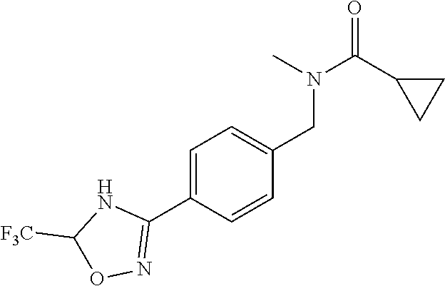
N1C([F3C])ON=C1C1=CC=C(CN(C(C2CC2)=O)C)C=C1
